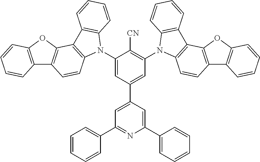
C1(N2C3=C(C4=C(C5=C(O4)C=CC=C5)C=C3)C3=C2C=CC=C3)=CC(C2=CC(C3=CC=CC=C3)=NC(C3=CC=CC=C3)=C2)=CC(N2C3=C(C4=C(C5=C(O4)C=CC=C5)C=C3)C3=C2C=CC=C3)=C1[CN]
